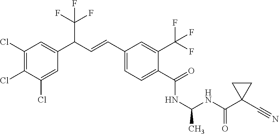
C1(Cl)=C(Cl)C(Cl)=CC(C(C=CC2=CC=C(C(=O)NC(NC(C3(C#N)CC3)=O)C)C(C(F)(F)F)=C2)C(F)(F)F)=C1
